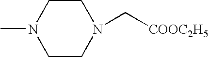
C1CN(C)CCN1C[COOC2H5]
